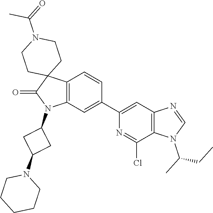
C12=C(C=C(C3=CC4=C(C(Cl)=N3)N(C(C)CC)C=N4)C=C1)N(C1CC(N3CCCCC3)C1)C(=O)C21CCN(C(=O)C)CC1
